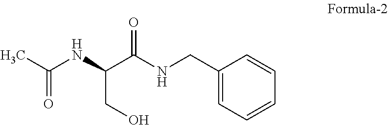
O=C(C)NC(CO)C(NCC1=CC=CC=C1)=O
